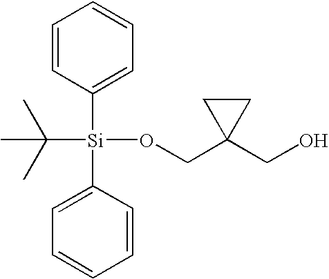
C1=CC([Si](C2=CC=CC=C2)(C(C)(C)C)OCC2(CO)CC2)=CC=C1
